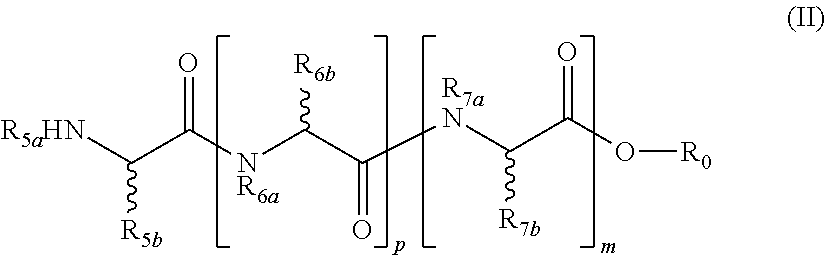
C([R5b])([R5aHN])C([NR6a]C(C([R7aN]C(C(O[R0])=O)[R7b])=O)[R6b])=O
